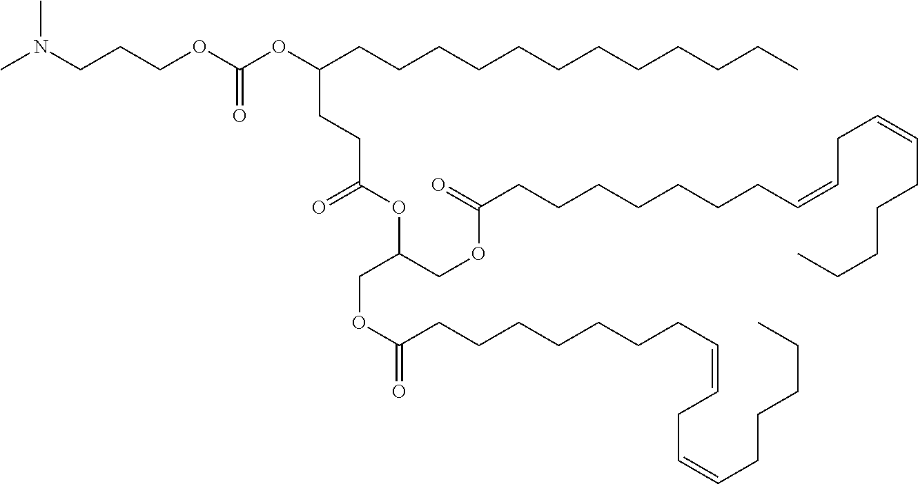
N(CCCOC(OC(CCCCCCCCCCCC)CCC(OC(COC(CCCCCCCC=CCC=CCCCCC)=O)COC(=O)CCCCCCCC=CCC=CCCCCC)=O)=O)(C)C
